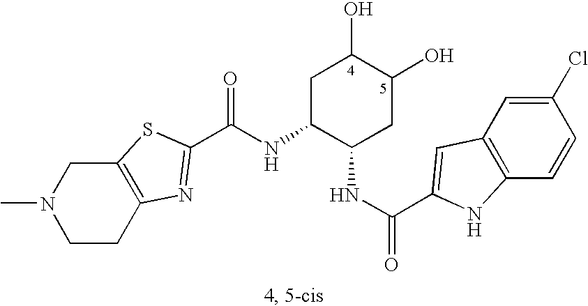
N(C1C(NC(=O)C2=CC3=C(C=CC(Cl)=C3)N2)CC(O)C(O)C1)C(=O)C1=NC2=C(CN(C)CC2)S1
